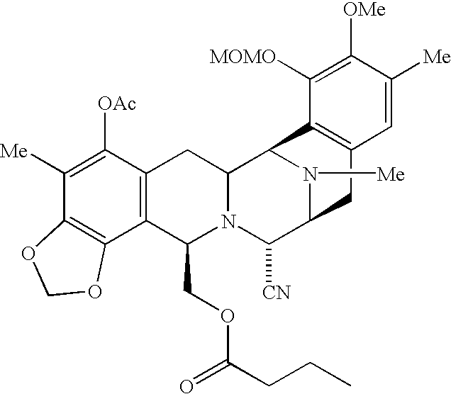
C1([Me])=C([OAc])C2=C(C3=C1OCO3)C(COC(=O)CCC)N1C(C2)C2N([Me])C(C1[CN])CC1=C2C([MOMO])=C([OMe])C([Me])=C1
